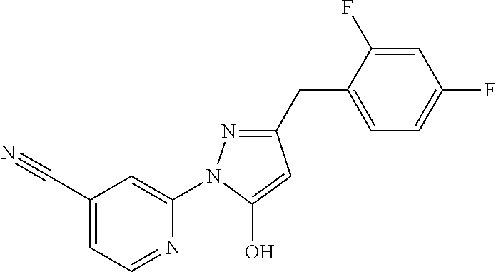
C1(C#N)=CC=NC(N2N=C(CC3=CC=C(F)C=C3F)C=C2O)=C1
